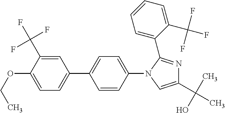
C1=C(OCC)C(C(F)(F)F)=CC(C2=CC=C(N3C=C(C(C)(O)C)N=C3C3=CC=CC=C3C(F)(F)F)C=C2)=C1
